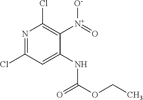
ClC1=NC(Cl)=C([N+]([O-])=O)C(NC(OCC)=O)=C1
